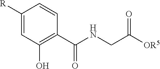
C1=C([R])C=CC(C(NCC([OR5])=O)=O)=C1O
